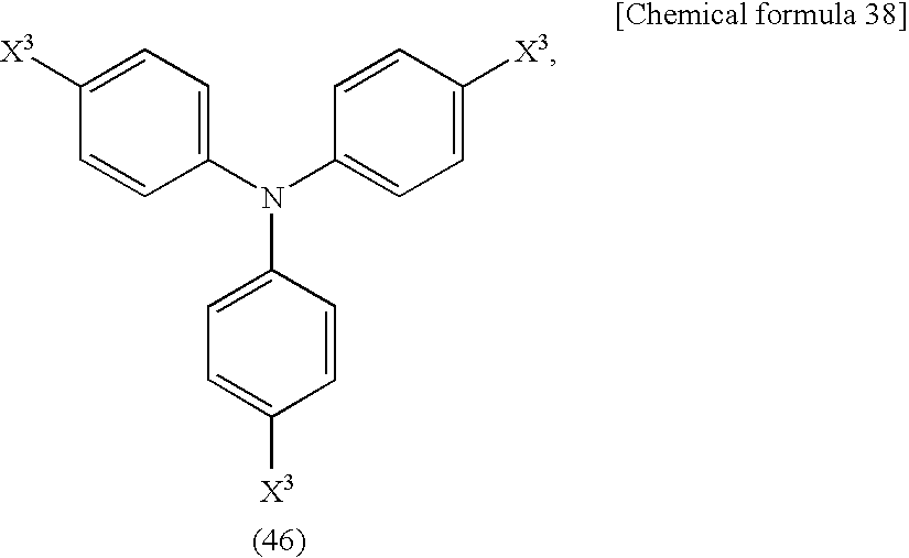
C1=C([X3])C=CC(N(C2=CC=C([X3])C=C2)C2=CC=C([X3])C=C2)=C1
